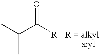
C(C([R])=O)(C)C.[R = alkyl        aryl]
